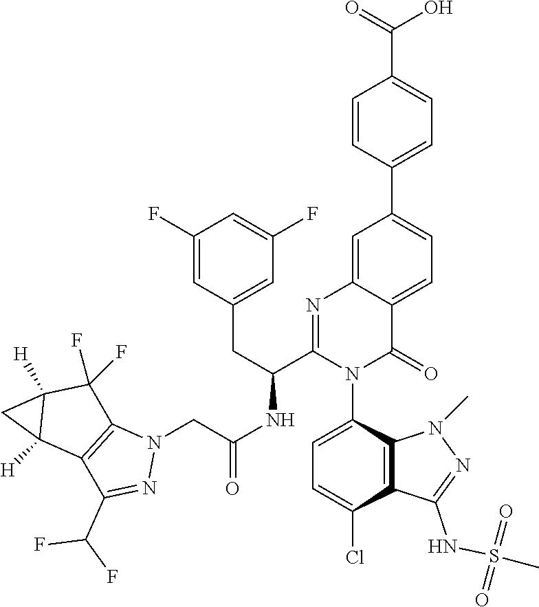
C1=CC(C2=CC=C3C(=C2)N=C(C(CC2=CC(F)=CC(F)=C2)NC(=O)CN2C4=C(C(C(F)F)=N2)C2([H])C([H])(C4(F)F)C2)N(C2=CC=C(Cl)C4=C2N(C)N=C4NS(C)(=O)=O)C3=O)=CC=C1C(=O)O
